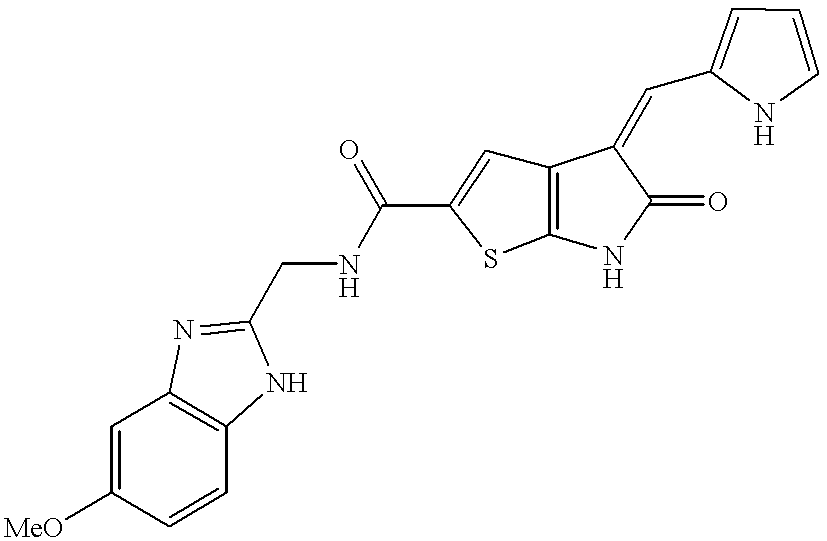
C12=C(NC(=O)C1=CC1=CC=CN1)SC(C(NCC1=NC3=C(C=CC([MeO])=C3)N1)=O)=C2
